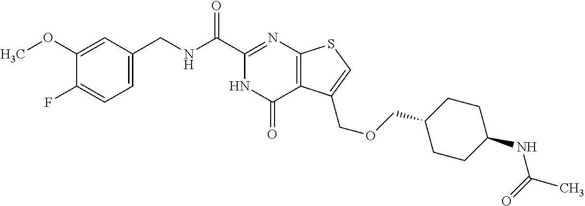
C1=C(CNC(C2=NC3=C(C(=O)N2)C(COCC2CCC(NC(C)=O)CC2)=CS3)=O)C=C(OC)C(F)=C1
